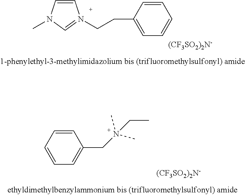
C1=CN(C)C=N1CCC1=CC=CC=C1.[(CF3SO2)2N-].C1=CC=C(CN(C)(C)CC)C=C1.[(CF3SO2)2N-]
